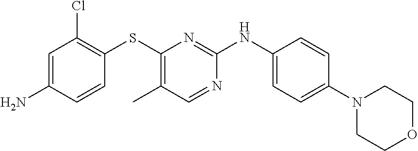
C1=C(N)C=CC(SC2=C(C)C=NC(NC3=CC=C(N4CCOCC4)C=C3)=N2)=C1Cl
